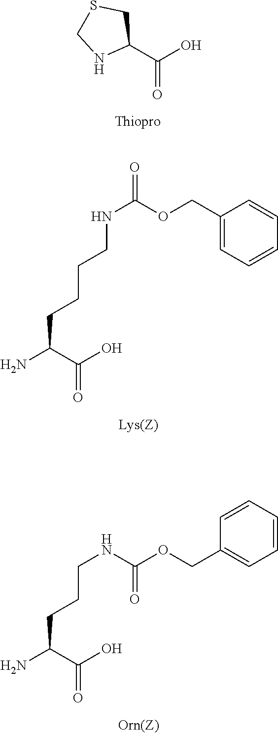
C1(C(O)=O)CSCN1.C1(COC(NCCCCC(C(O)=O)N)=O)=CC=CC=C1.N(CCCC(C(O)=O)N)C(OCC1=CC=CC=C1)=O
